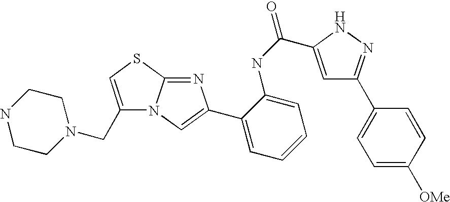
C1(CN2CCNCC2)=CSC2=NC(C3=CC=CC=C3NC(=O)C3=CC(C4=CC=C([OMe])C=C4)=NN3)=CN12
